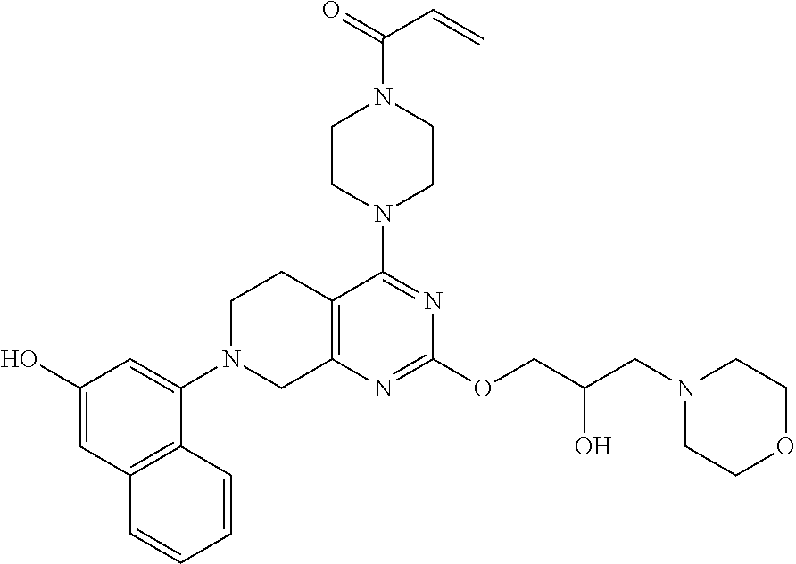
C12=C(N=C(OCC(CN3CCOCC3)O)N=C1N1CCN(C(=O)C=C)CC1)CN(C1=CC(O)=CC3=C1C=CC=C3)CC2
